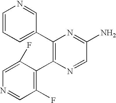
C1(C2=C(C3=C(F)C=NC=C3F)N=CC(N)=N2)=CC=CN=C1
